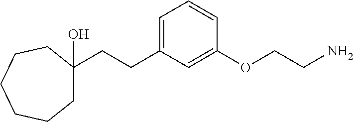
C(CC1=CC=CC(OCCN)=C1)C1(O)CCCCCC1
